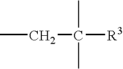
CCC([R3])(C)C
